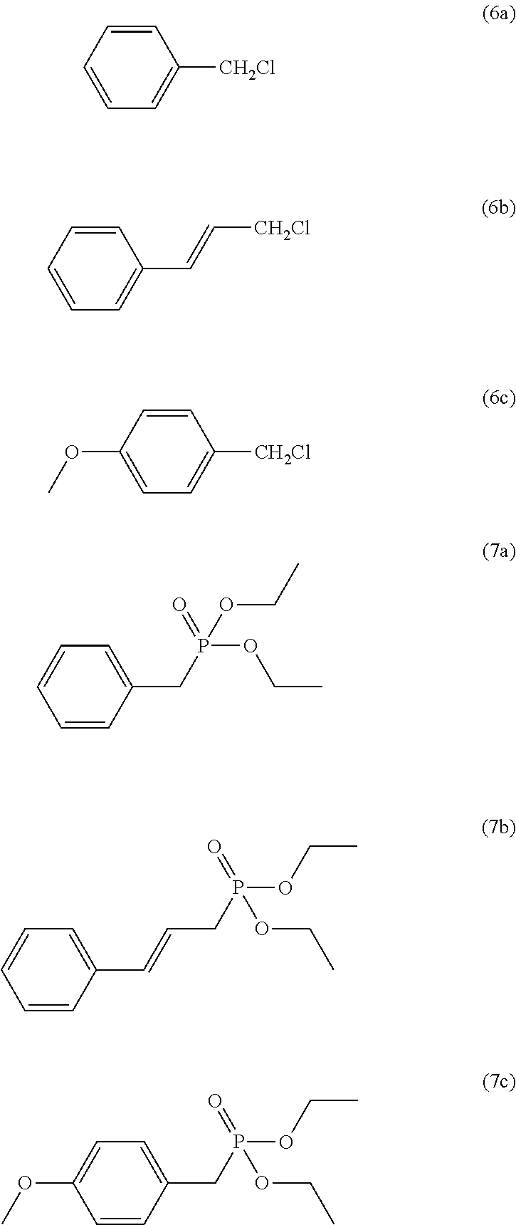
C1=CC=CC=C1[CH2Cl].C1=CC=CC=C1C=C[CH2Cl].C1=CC(OC)=CC=C1[CH2Cl].C1=CC(C=CCP(OCC)(=O)OCC)=CC=C1.C1=CC(CP(OCC)(=O)OCC)=CC=C1OC.C1=CC(CP(=O)(OCC)OCC)=CC=C1
